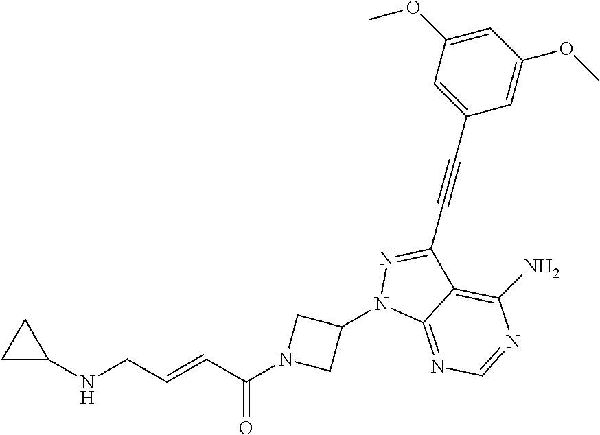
C1(NCC=CC(N2CC(N3C4=NC=NC(N)=C4C(C#CC4=CC(OC)=CC(OC)=C4)=N3)C2)=O)CC1
